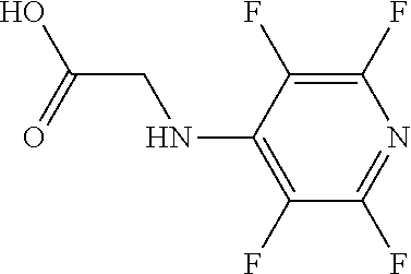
OC(CNC1=C(F)C(F)=NC(F)=C1F)=O
